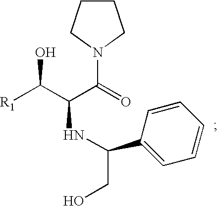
[R1]C(C(C(=O)N1CCCC1)NC(CO)C1=CC=CC=C1)O
